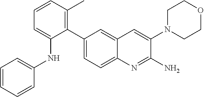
C1(C2=CC=C3C(=C2)C=C(N2CCOCC2)C(N)=N3)=C(C)C=CC=C1NC1=CC=CC=C1
